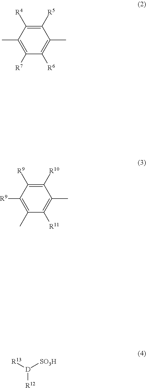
C1([R5])=C([R4])C(C)=C([R7])C([R6])=C1C.[D]([R12])([SO3H])[R13].C1([R10])=C([R9])C([R9])=C(C)C([R11])=C1C
